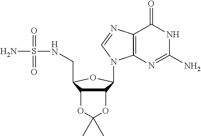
C12=C(N=C(N)NC1=O)N(C1C3C(C(CNS(N)(=O)=O)O1)OC(C)(C)O3)C=N2
